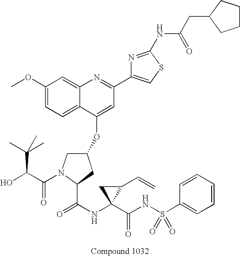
C1(OC2=CC(C3=CSC(NC(CC4CCCC4)=O)=N3)=NC3=CC(OC)=CC=C32)CN(C(C(O)C(C)(C)C)=O)C(C(=O)NC2(C(=O)NS(C3=CC=CC=C3)(=O)=O)C(C=C)C2)C1
